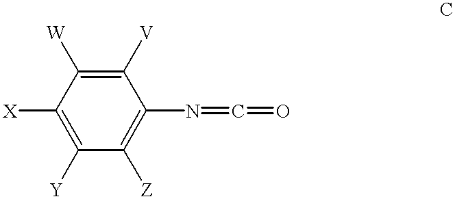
C1([X])=C([Y])C([Z])=C(N=C=O)C([V])=C1[W]
